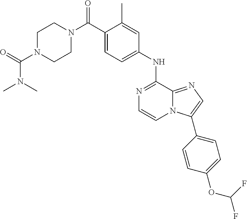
C(C1=CC=C(NC2=NC=CN3C2=NC=C3C2=CC=C(OC(F)F)C=C2)C=C1C)(=O)N1CCN(C(=O)N(C)C)CC1
